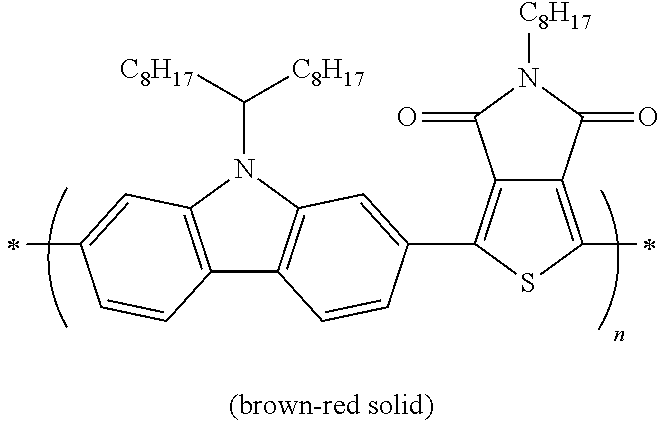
C12=C(N(C([C8H17])[C8H17])C3=C1C=CC(C1=C4C(=C(C)S1)C(=O)N([C8H17])C4=O)=C3)C=C(C)C=C2
